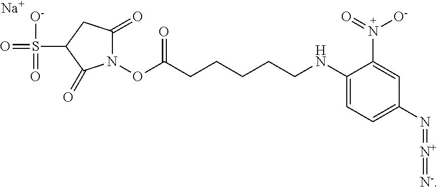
C1=C(NCCCCCC(ON2C(=O)CC(S(=O)([O-])=O)C2=O)=O)C(N([O-])=O)=CC(N=[N+]=[N-])=C1.[Na]
